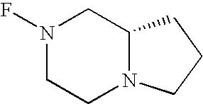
FN1CCN2C(C1)CCC2
